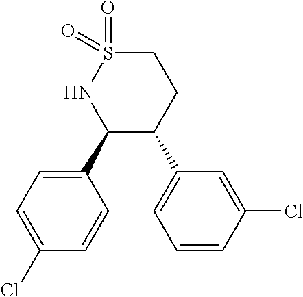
C1(C2=CC=C(Cl)C=C2)C(C2=CC=CC(Cl)=C2)CCS(=O)(=O)N1
